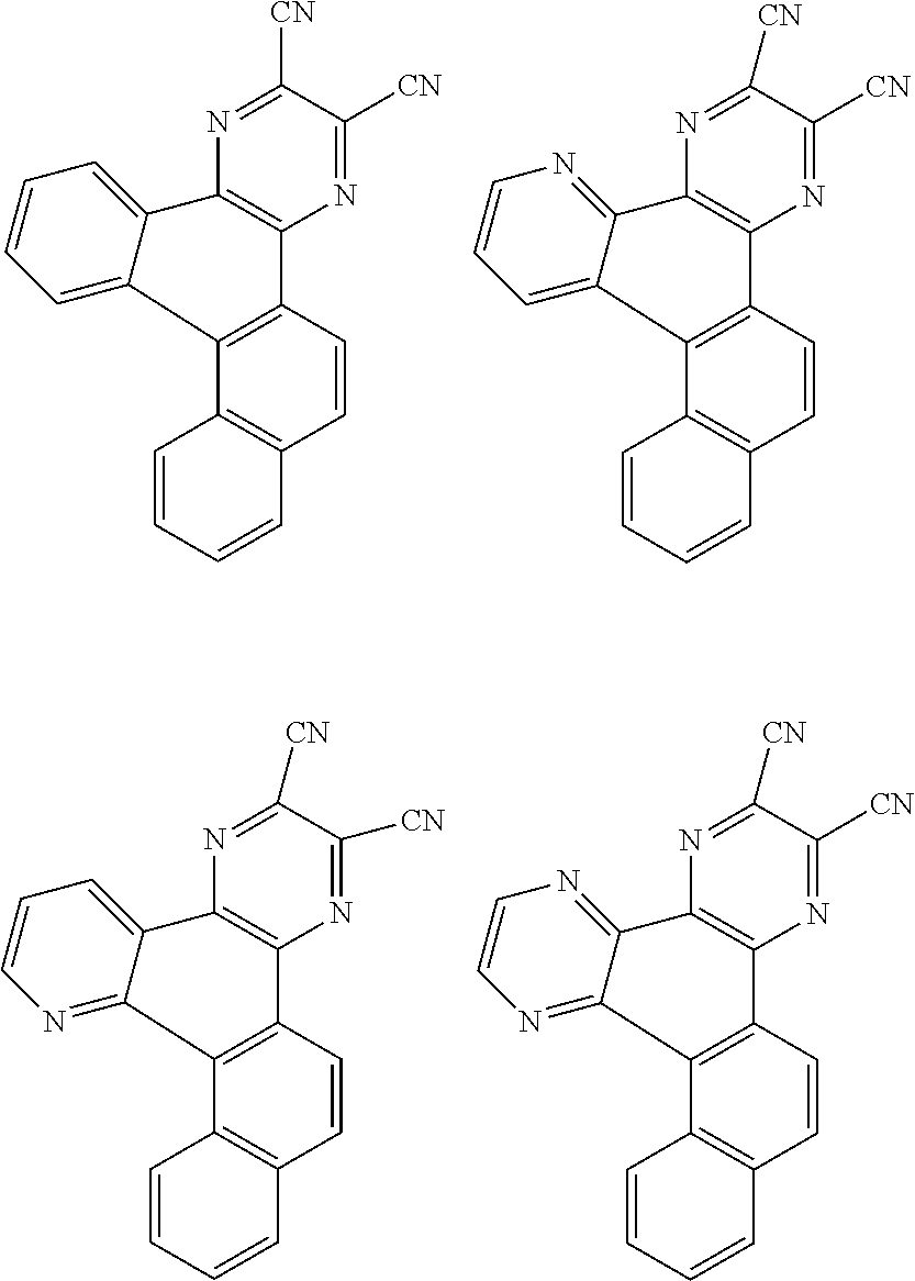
C1=CC=CC2=C1C1=C(C=C2)C2=C(N=C([CN])C([CN])=N2)C2=CC=CC=C12.C1=CC=CC2=C1C1=C(C=C2)C2=C(N=C([CN])C([CN])=N2)C2=NC=CC=C12.C1=CC=CC2=C1C1=C(C=C2)C2=C(N=C([CN])C([CN])=N2)C2=CC=CN=C12.C1=CC=CC2=C1C1=C(C=C2)C2=C(N=C([CN])C([CN])=N2)C2=NC=CN=C12
